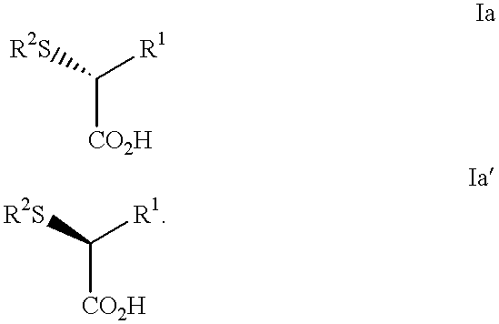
[CO2H]C([R2S])[R1].[CO2H]C([R2S])[R1]
